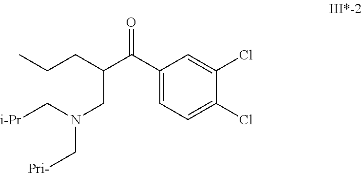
C1(C(=O)C(CCC)CN(C[Pri-])C[i-Pr])=CC=C(Cl)C(Cl)=C1
